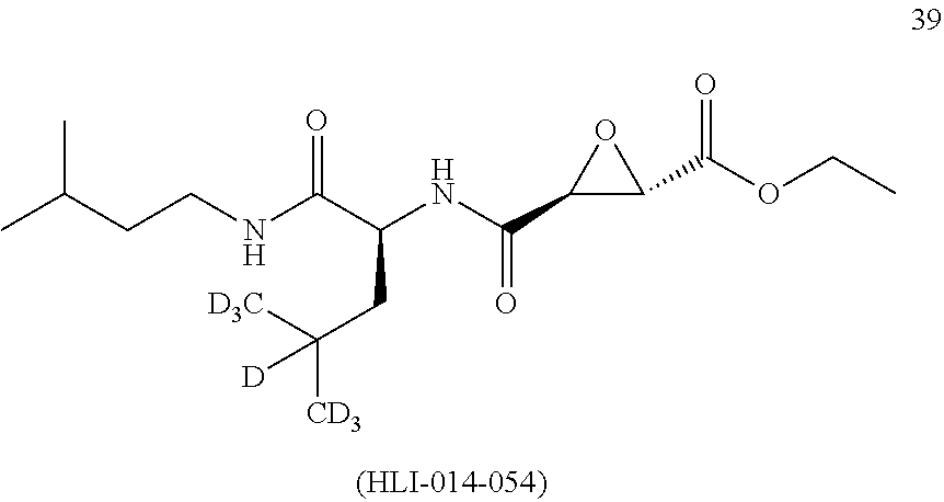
CC(CCNC(C(NC(C1C(C(OCC)=O)O1)=O)CC([CD3])([D3C])[D])=O)C
